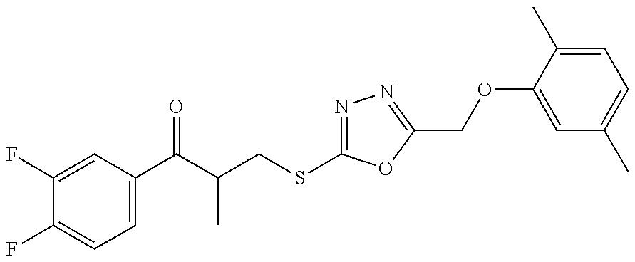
C1(F)=CC(C(C(C)CSC2=NN=C(COC3=CC(C)=CC=C3C)O2)=O)=CC=C1F
